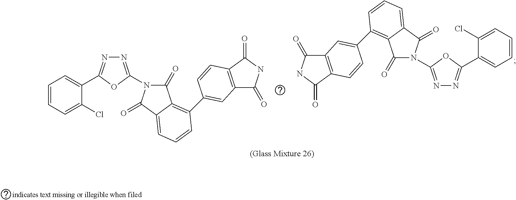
C1=CC=C(Cl)C(C2=NN=C(N3C(=O)C4=C(C5=CC6=C(C(=O)NC6=O)C=C5)C=CC=C4C3=O)O2)=C1.C12=C(C(=O)NC1=O)C=CC(C1=C3C(=O)N(C4=NN=C(C5=CC=CC=C5Cl)O4)C(=O)C3=CC=C1)=C2
